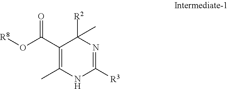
C1(C(O[R8])=O)=C(C)NC([R3])=NC1([R2])C
